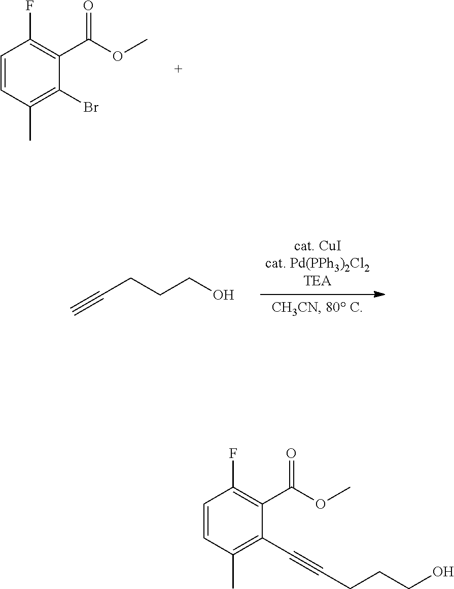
C1(C(=O)OC)=C(F)C=CC(C)=C1Br.C(#C)CCCO.O(C)C(C1=C(F)C=CC(C)=C1C#CCCCO)=O
